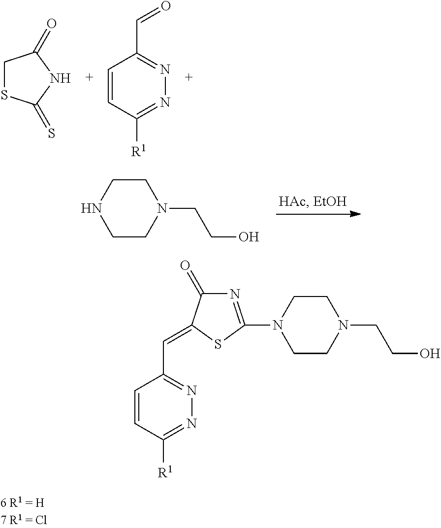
C1SC(=S)NC1=O.C1=CC([R1])=NN=C1C=O.C1CNCCN1CCO.N1=C(N2CCN(CCO)CC2)SC(=CC2=NN=C([R1])C=C2)C1=O
